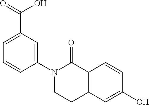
C12=C(C=C(O)C=C1)CCN(C1=CC(C(=O)O)=CC=C1)C2=O
